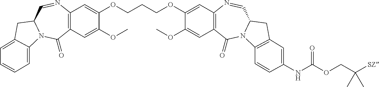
C12=C(C=C(OC)C(OCCCOC3=CC4=C(C=C3OC)C(=O)N3C(C=N4)CC4=C3C=CC(NC(OCC([SZ])(C)C)=O)=C4)=C1)C(=O)N1C(C=N2)CC2=CC=CC=C12
